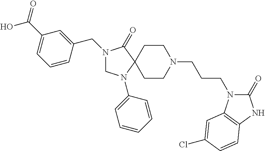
N1(CC2=CC(C(O)=O)=CC=C2)CN(C2=CC=CC=C2)C2(C1=O)CCN(CCCN1C(=O)NC3=C1C=C(Cl)C=C3)CC2
